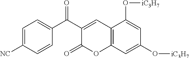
C1=C([NC])C=CC(C(=O)C2=CC3=C(OC2=O)C=C(O[iC3H7])C=C3O[iC3H7])=C1
